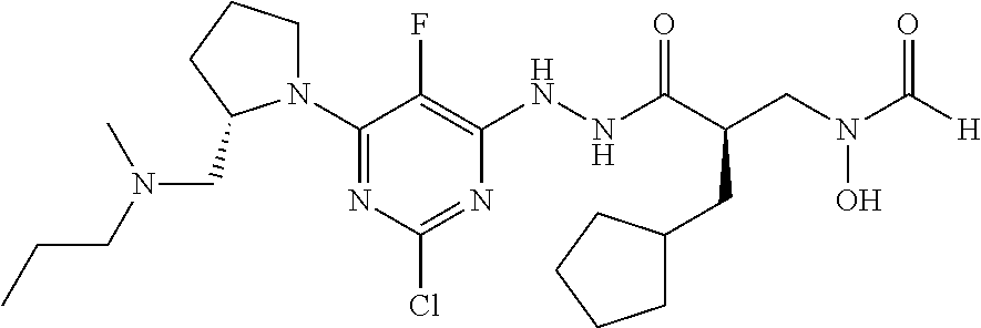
N1(C2=NC(Cl)=NC(NNC(C(CN(C([H])=O)O)CC3CCCC3)=O)=C2F)CCCC1CN(CCC)C
